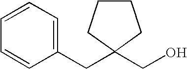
C(O)C1(CC2=CC=CC=C2)CCCC1
